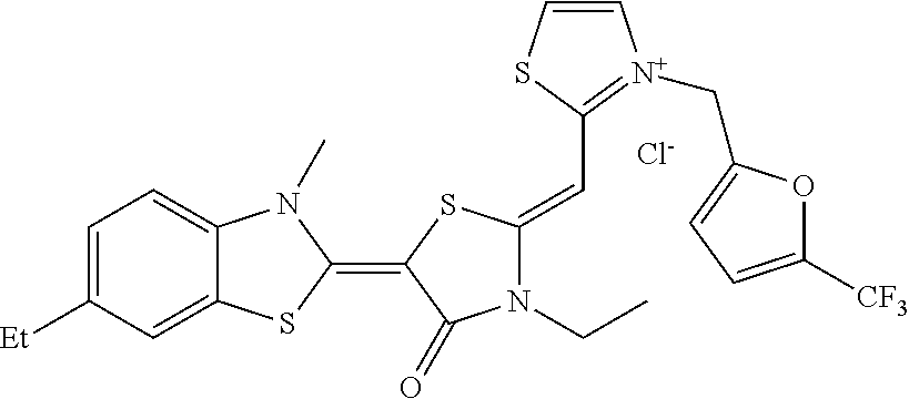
[Cl-].C1=C([Et])C=C2C(=C1)N(C)C(=C1C(=O)N(CC)C(=CC3=[N+](CC4=CC=C([CF3])O4)C=CS3)S1)S2
